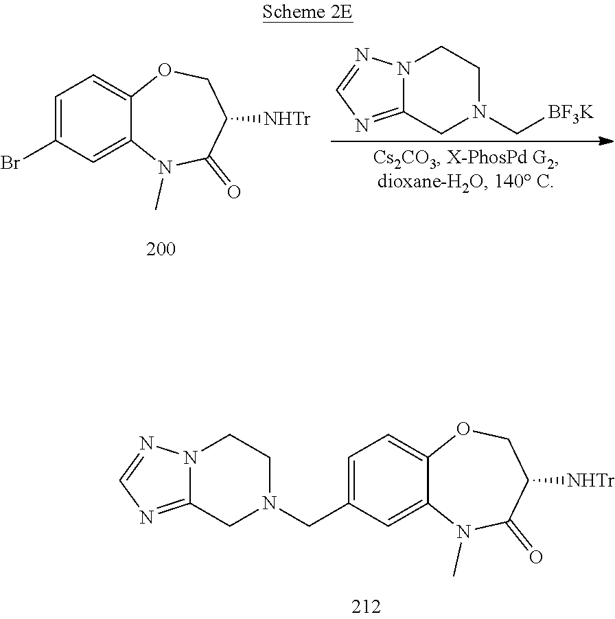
C12=CC(Br)=CC=C1OCC([NHTr])C(=O)N2C.C([BF3K])N1CCN2C(=NC=N2)C1.C12=CC(CN3CCN4C(=NC=N4)C3)=CC=C1OCC([NHTr])C(=O)N2C
